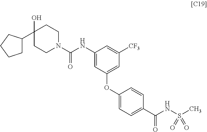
C1C(C2(O)CCN(C(=O)NC3=CC(OC4=CC=C(C(=O)NS(C)(=O)=O)C=C4)=CC([CF3])=C3)CC2)CCC1
